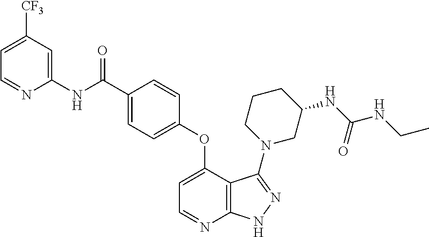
C(C1=CC=C(OC2=CC=NC3=C2C(N2CCCC(NC(NCC)=O)C2)=NN3)C=C1)(NC1=CC([CF3])=CC=N1)=O
